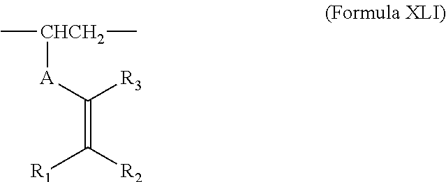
C[CHCH2](C)[A]C(=C([R2])[R1])[R3]
